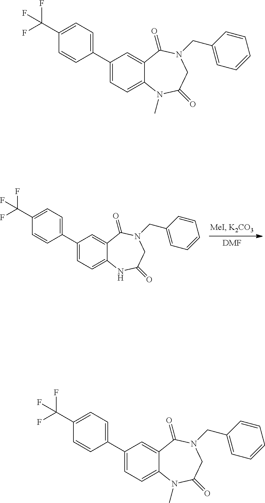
C1(C2=CC=C(C(F)(F)F)C=C2)=CC=C2C(=C1)C(=O)N(CC1=CC=CC=C1)CC(=O)N2.[DMF].C1(C2=CC=C(C(F)(F)F)C=C2)=CC=C2C(=C1)C(=O)N(CC1=CC=CC=C1)CC(=O)N2C.C1(C2=CC=C(C(F)(F)F)C=C2)=CC=C2C(=C1)C(=O)N(CC1=CC=CC=C1)CC(=O)N2C
